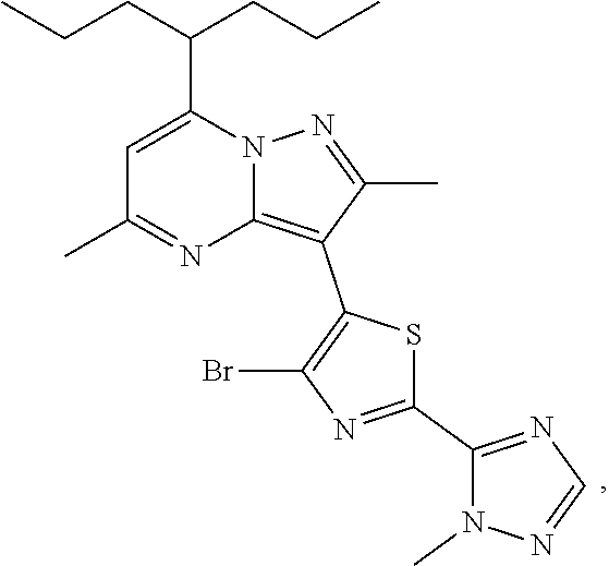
CCCC(CCC)C1=CC(C)=NC2=C(C3=C(Br)N=C(C4=NC=NN4C)S3)C(C)=NN12
